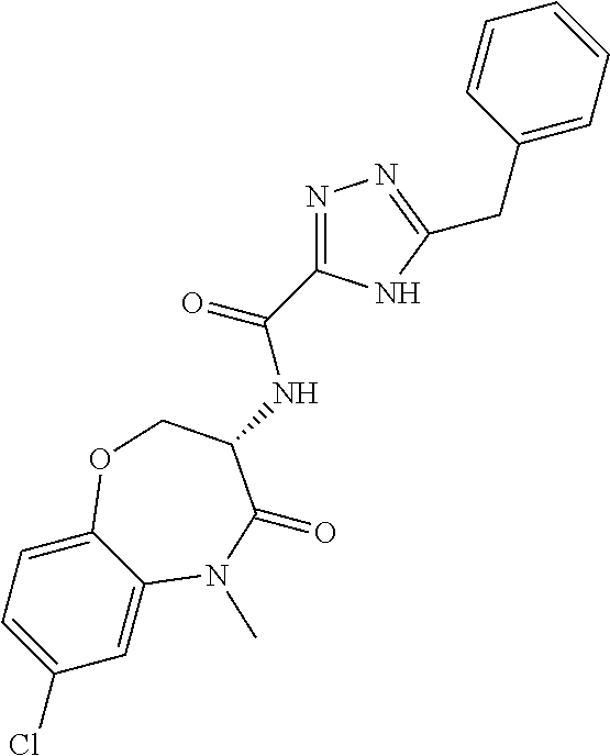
C1(Cl)=CC=C2C(=C1)N(C)C(=O)C(NC(=O)C1=NN=C(CC3=CC=CC=C3)N1)CO2
